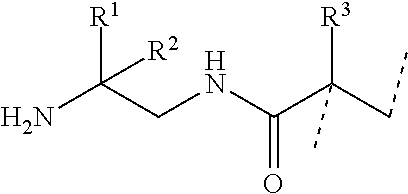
NC(CNC(C(CC)([R3])C)=O)([R1])[R2]
